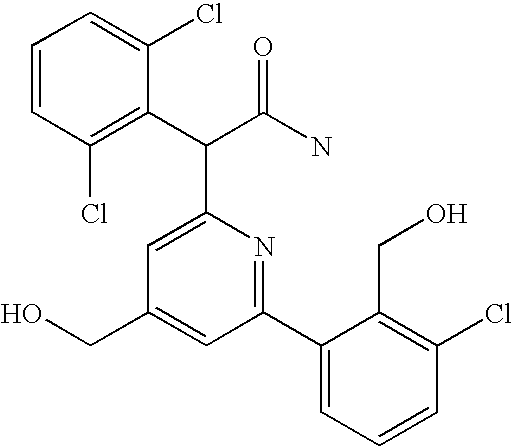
C1(CO)=CC(C2=CC=CC(Cl)=C2CO)=NC(C(C(N)=O)C2=C(Cl)C=CC=C2Cl)=C1
